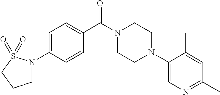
C1N(C2=CC=C(C(N3CCN(C4=CN=C(C)C=C4C)CC3)=O)C=C2)S(=O)(=O)CC1
